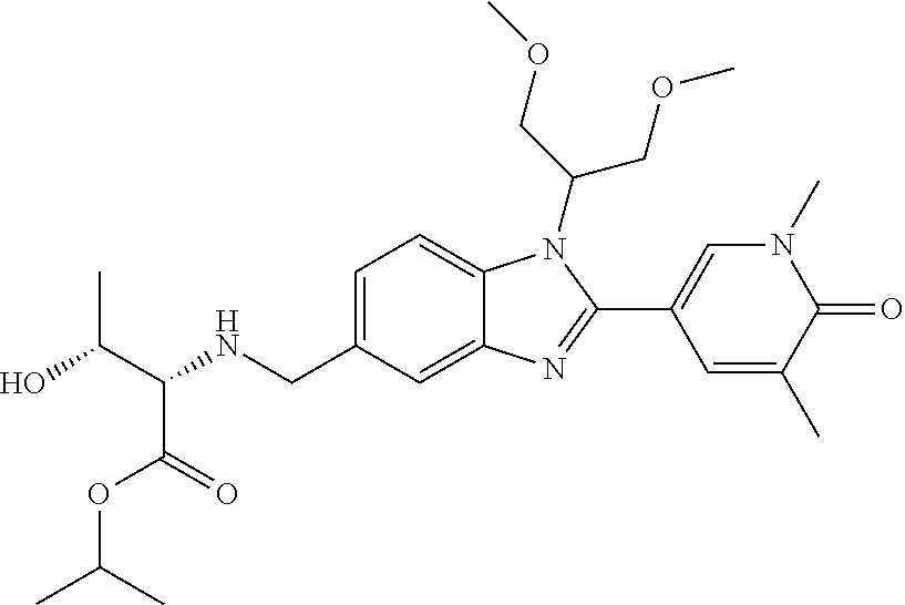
C1=C(CNC(C(O)C)C(=O)OC(C)C)C=C2C(=C1)N(C(COC)COC)C(C1=CN(C)C(=O)C(C)=C1)=N2
